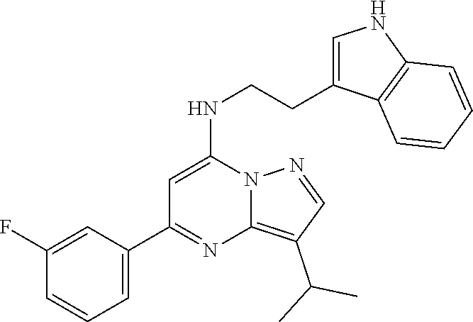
C1(C2=CC=CC(F)=C2)=NC2=C(C(C)C)C=NN2C(NCCC2=CNC3=C2C=CC=C3)=C1
